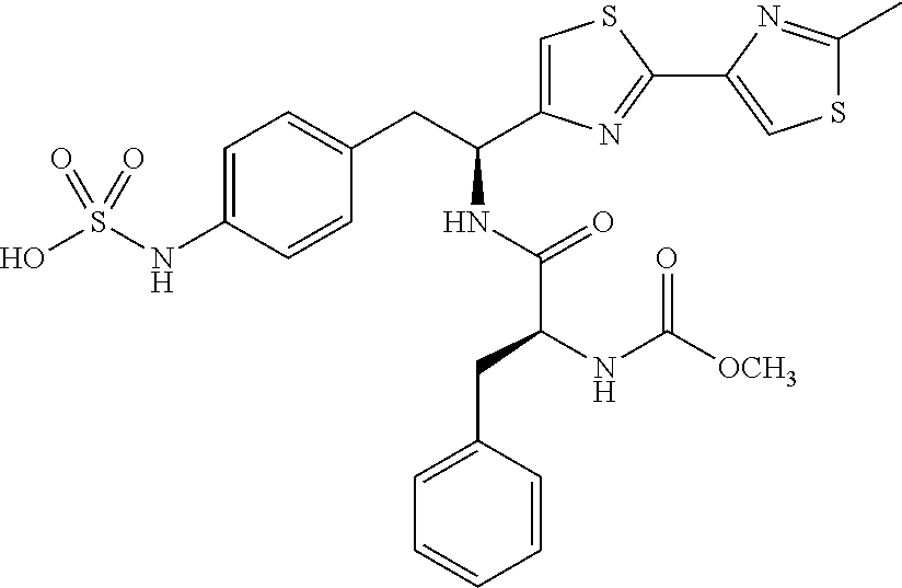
OS(NC1=CC=C(CC(NC(C(CC2=CC=CC=C2)NC([OCH3])=O)=O)C2=CSC(C3=CSC(C)=N3)=N2)C=C1)(=O)=O
